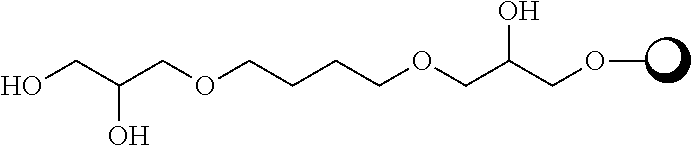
O(C)CC(COCCCCOCC(CO)O)O
